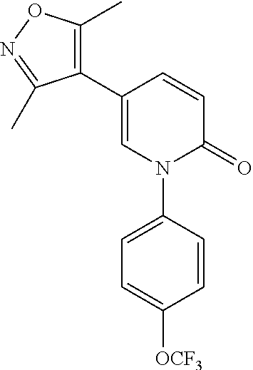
C1=C(C2=C(C)ON=C2C)C=CC(=O)N1C1=CC=C([OCF3])C=C1
